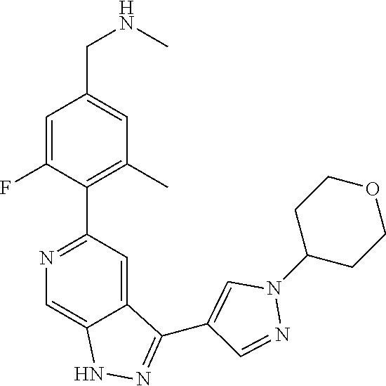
N1=C(C2=C(C)C=C(CNC)C=C2F)C=C2C(=C1)NN=C2C1=CN(C2CCOCC2)N=C1
